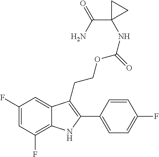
C1(C2=C(CCOC(NC3(C(=O)N)CC3)=O)C3=CC(F)=CC(F)=C3N2)=CC=C(F)C=C1
